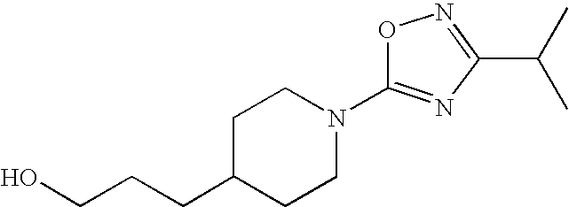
OCCCC1CCN(C2=NC(C(C)C)=NO2)CC1
